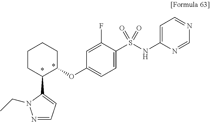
C1(OC2=CC=C(S(NC3=CC=NC=N3)(=O)=O)C(F)=C2)CCCCC1C1=CC=NN1CC
